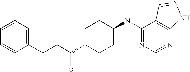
C1=CC=C(CCC(C2CCC(NC3=NC=NC4=C3C=NN4)CC2)=O)C=C1
